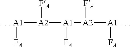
[. . . A1]([A2]([A1]([A2]([A1 . . ][FA])[FA])[FA])[FA])[FA]
